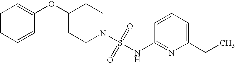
C1(OC2=CC=CC=C2)CCN(S(=O)(=O)NC2=NC(CC)=CC=C2)CC1
